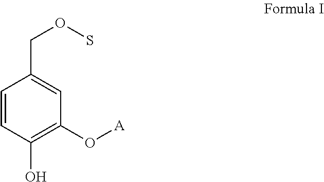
C1=CC(O)=C(O[A])C=C1COS
